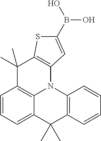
C1=CC=C2C3=C1C(C)(C)C1=C(N3C3=C(C=CC=C3)C2(C)C)C=C(B(O)O)S1
